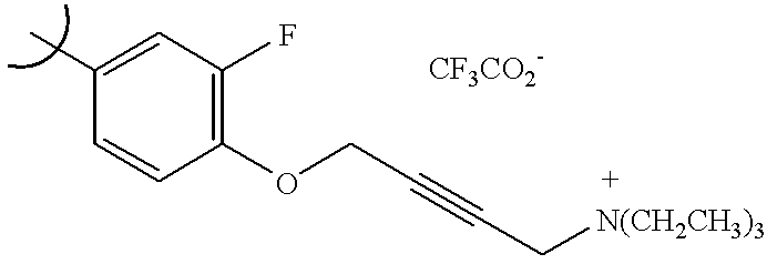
C1(C)=CC(F)=C(OCC#CC[N(CH2CH3)3])C=C1
